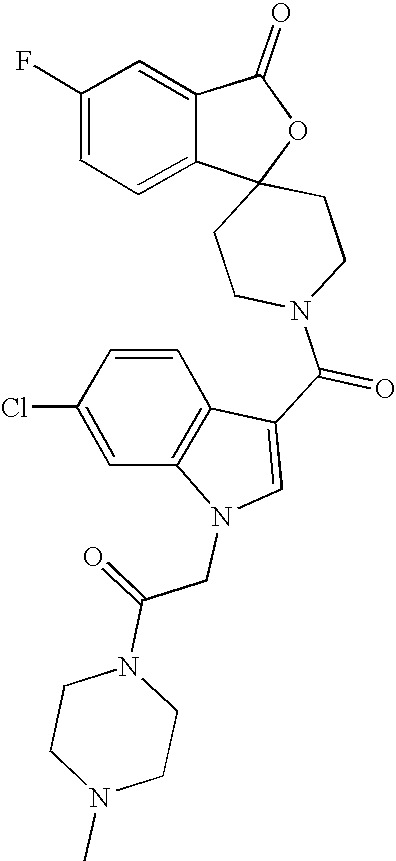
C1(=O)C2=CC(F)=CC=C2C2(O1)CCN(C(C1=CN(CC(=O)N3CCN(C)CC3)C3=C1C=CC(Cl)=C3)=O)CC2
